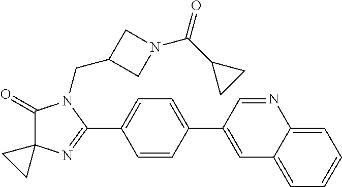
C1(=O)C2(N=C(C3=CC=C(C4=CC5=CC=CC=C5N=C4)C=C3)N1CC1CN(C(C3CC3)=O)C1)CC2
